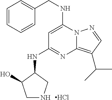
C1(NC2=NC3=C(C(C)C)C=NN3C(NCC3=CC=CC=C3)=C2)C(O)CNC1.Cl
